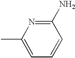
C1=C(C)N=C(N)C=C1
